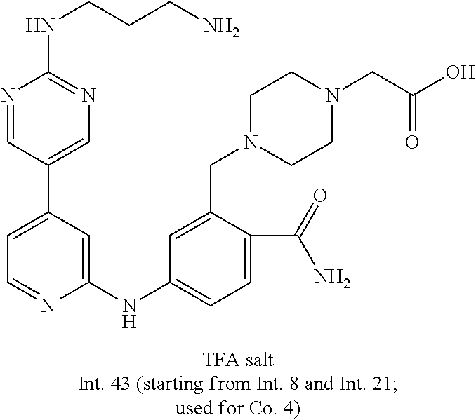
C1=C(C2=CN=C(NCCCN)N=C2)C=C(NC2=CC=C(C(N)=O)C(CN3CCN(CC(O)=O)CC3)=C2)N=C1
